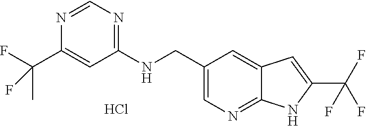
C1(NCC2=CN=C3C(=C2)C=C(C(F)(F)F)N3)=NC=NC(C(F)(C)F)=C1.Cl
